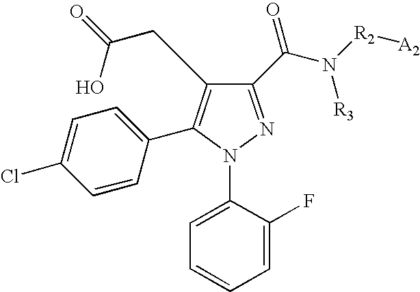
C1(C(N([R2][A2])[R3])=O)=NN(C2=CC=CC=C2F)C(C2=CC=C(Cl)C=C2)=C1CC(=O)O
